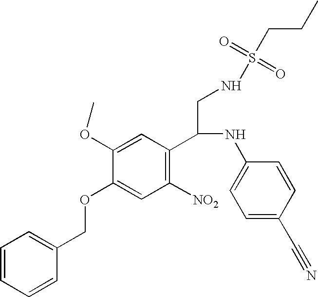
C1=CC=CC(COC2=CC([NO2])=C(C(CNS(=O)(=O)CCC)NC3=CC=C(C#N)C=C3)C=C2OC)=C1
